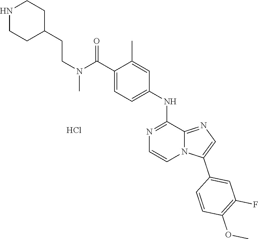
C1=C(C(N(CCC2CCNCC2)C)=O)C(C)=CC(NC2=NC=CN3C2=NC=C3C2=CC(F)=C(OC)C=C2)=C1.Cl
